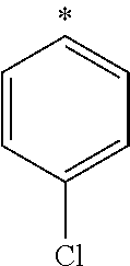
C1=CC(Cl)=CC=C1
